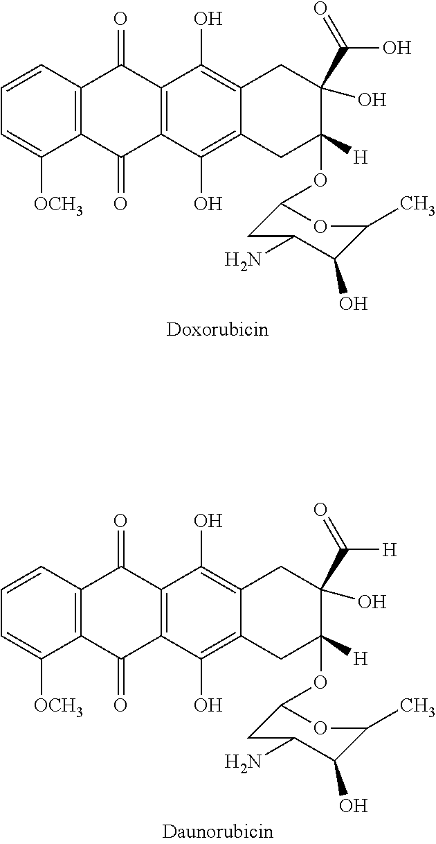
C12=C(C=CC=C1[OCH3])C(=O)C1=C(C2=O)C(O)=C2C(=C1O)CC(C(=O)O)(O)C([H])(OC1OC(C)C(O)C(N)C1)C2.C12=C(C=CC=C1[OCH3])C(=O)C1=C(C2=O)C(O)=C2C(=C1O)CC(C(=O)[H])(O)C([H])(OC1OC(C)C(O)C(N)C1)C2
